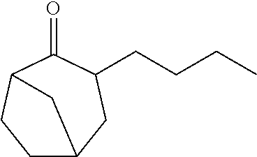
C1C2CC(CCCC)C(=O)C(C1)C2
